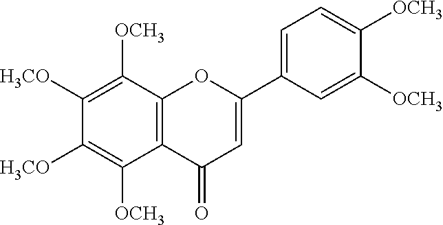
C12=C(C([OCH3])=C([H3CO])C([H3CO])=C1[OCH3])OC(C1=CC=C([OCH3])C([OCH3])=C1)=CC2=O
